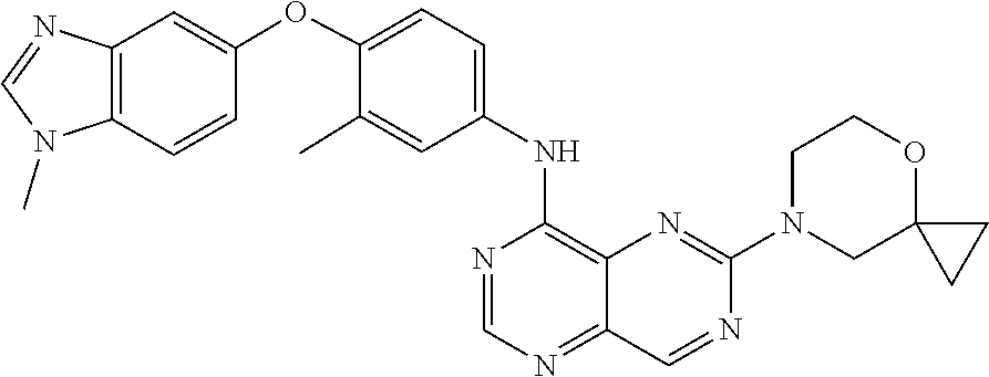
C1=NC(NC2=CC=C(OC3=CC4=C(N(C)C=N4)C=C3)C(C)=C2)=C2C(=N1)C=NC(N1CCOC3(C1)CC3)=N2
